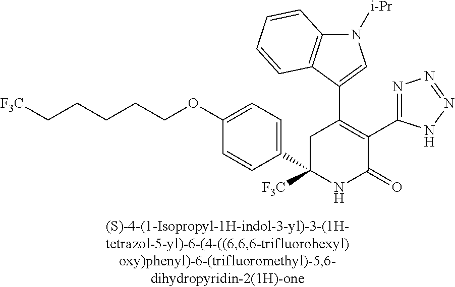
C1(C2=C(C3=NN=NN3)C(=O)NC(C3=CC=C(OCCCCC[F3C])C=C3)([F3C])C2)=CN([i-Pr])C2=C1C=CC=C2
